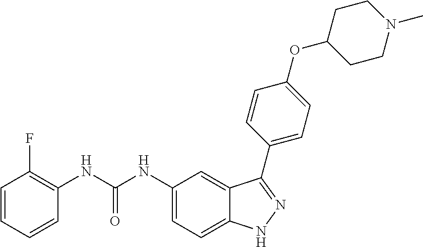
C1(NC(NC2=C(F)C=CC=C2)=O)=CC=C2C(=C1)C(C1=CC=C(OC3CCN(C)CC3)C=C1)=NN2
